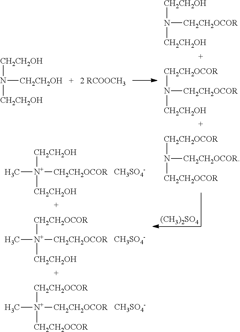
[(CH3)2SO4].[CH2CH2OH][N+]([CH2CH2OH])([CH2CH2OCOR])C.[CH3SO4-].[CH2CH2OCOR][N+]([CH2CH2OH])([CH2CH2OCOR])C.[CH3SO4-].[CH2CH2OCOR][N+]([CH2CH2OCOR])([CH2CH2OCOR])C.[CH3SO4-].[CH2CH2OH]N([CH2CH2OH])[CH2CH2OCOR].[CH2CH2OCOR]N([CH2CH2OH])[CH2CH2OCOR].[CH2CH2OCOR]N([CH2CH2OCOR])[CH2CH2OCOR].[CH2CH2OH]N([CH2CH2OH])[CH2CH2OH]
